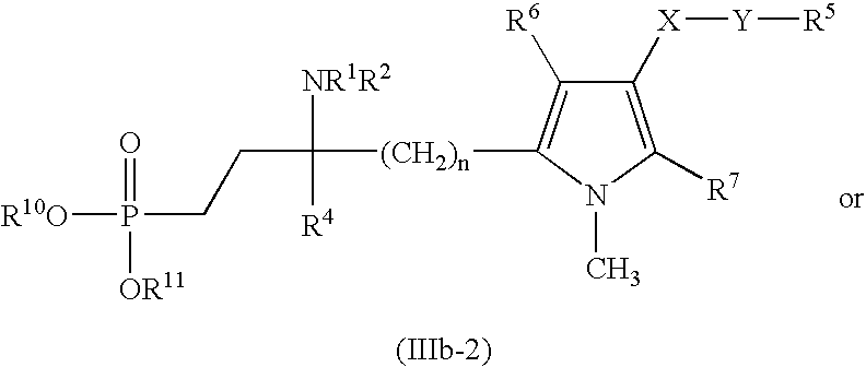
C1([X][Y][R5])=C([R7])N(C)C([(CH2)n]C([NR1R2])([R4])CCP([R10O])(=O)[OR11])=C1[R6]
